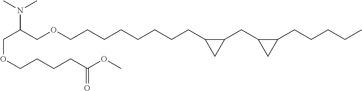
C(OCCCCC(OC)=O)C(COCCCCCCCCC1C(CC2C(CCCCC)C2)C1)N(C)C
